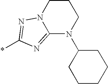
C12=NC(*)=NN1CCCN2C1CCCCC1
